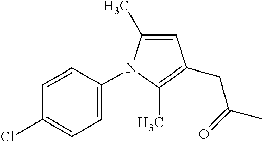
C1=C(N2C(C)=CC(CC(=O)C)=C2C)C=CC(Cl)=C1
